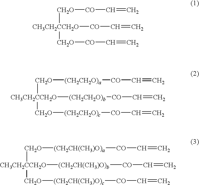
[CH2O]([CO]C=C)[CH3CH2CCH2O]([CH2O][CO]C=C)[CO]C=C.[CH2O]([(CH2CH2O)a][CO]C=C)[CH3CH2CCH2O]([CH2O][(CH2CH2O)c][CO]C=C)[(CH2CH2O)b][CO]C=C.[CH2O]([(CH2CH(CH3)O)a][CO]C=C)[CH3CH2CCH2O]([CH2O][(CH2CH(CH3)O)c][CO]C=C)[(CH2CH(CH3)O)b][CO]C=C
